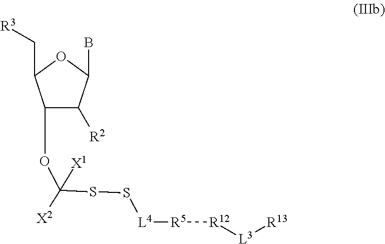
C1(OC([X2])(SS[L4][R5][R12][L3][R13])[X1])C([R2])C(B)OC1C[R3]
